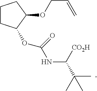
C1(OCC=C)CCCC1OC(=O)NC(C(C)(C)C)[CO2H]
